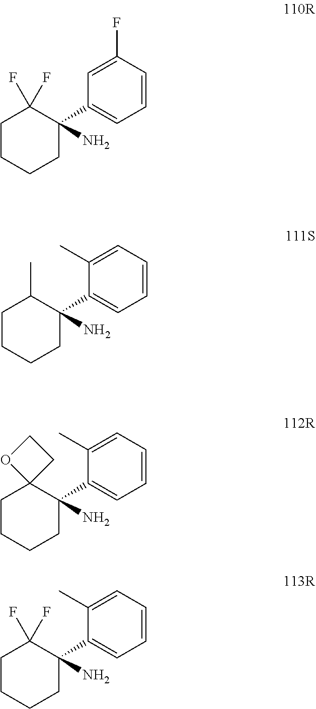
C1(C2(N)C(F)(F)CCCC2)=CC=CC=C1C.C1(C2(N)C(F)(F)CCCC2)=CC=CC(F)=C1.C1(C2(N)C(C)CCCC2)=CC=CC=C1C.C1(C2(N)C3(CCCC2)CCO3)=CC=CC=C1C
